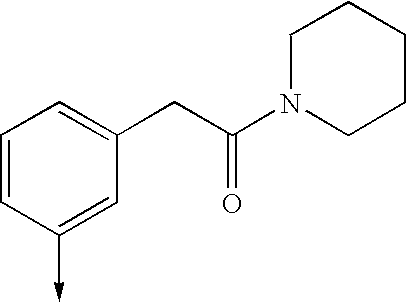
C1=CC(->C)=CC(CC(N2CCCCC2)=O)=C1
